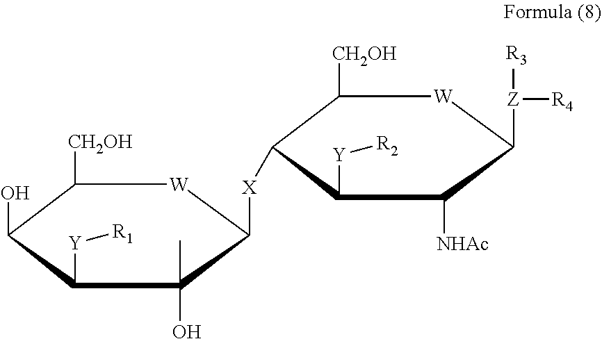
C1([CH2OH])C(O)C([Y][R1])C(C)(O)C([X]C2C([CH2OH])[W]C([Z]([R3])[R4])C([NHAc])C2[Y][R2])[W]1
